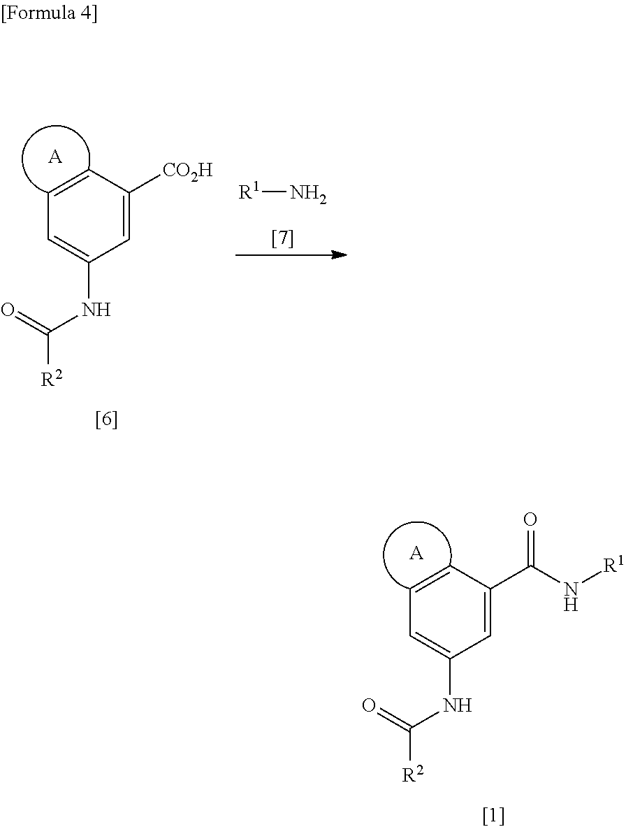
C1=C([CO2H])C=CC=C1NC(=O)[R2].[A].[R1]N.C1=C(C(N[R1])=O)C=CC=C1NC(=O)[R2].[A]
